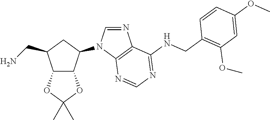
C12C(C(N3C=NC4=C3N=CN=C4NCC3=C(OC)C=C(OC)C=C3)CC1CN)OC(C)(C)O2
